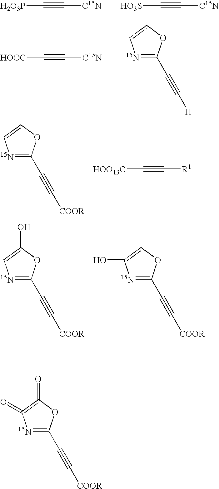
[H2O3P]C#C[C15N].[HO3S]C#C[C15N].[HOOC]C#C[C15N].[15N]1=C(C#C[H])OC=C1.[15N]1=C(C#C[COOR])OC=C1.[HOO13C]C#C[R1].[15N]1=C(C#C[COOR])OC(O)=C1.[15N]1=C(C#C[COOR])OC=C1O.[15N]1=C(C#C[COOR])OC(=O)=C1=O
